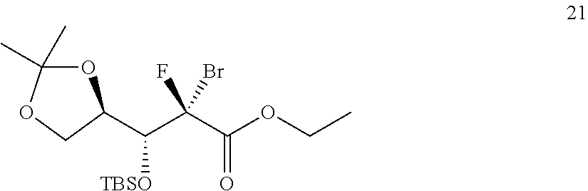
O1C(C)(C)OCC1C(C(C(OCC)=O)(F)Br)[TBSO]
